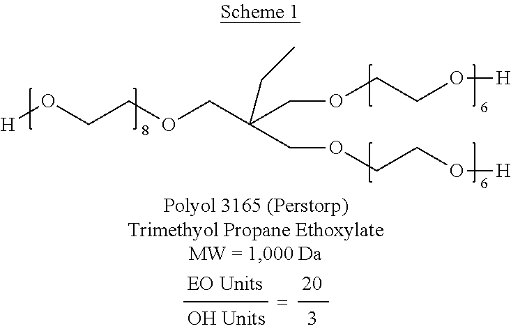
[H]OCCOCC(COCCO[H])(CC)COCCO[H]
